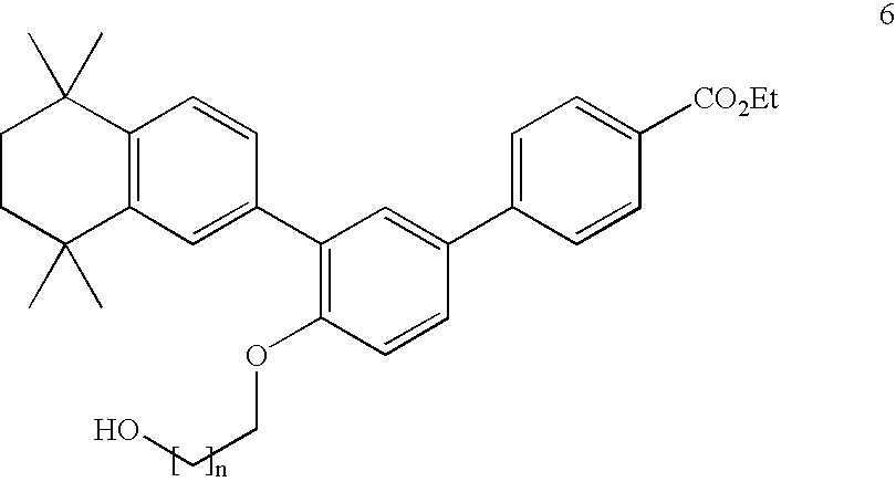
C1(C2=CC3=C(C(C)(C)CCC3(C)C)C=C2)=C(OCCO)C=CC(C2=CC=C([CO2Et])C=C2)=C1
